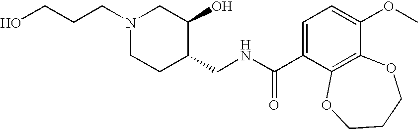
OCCCN1CCC(CNC(C2=CC=C(OC)C3=C2OCCCO3)=O)C(O)C1
